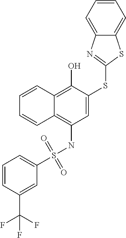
C1(S(NC2=C3C(=C(O)C(SC4=NC5=CC=CC=C5S4)=C2)C=CC=C3)(=O)=O)=CC=CC(C(F)(F)F)=C1
